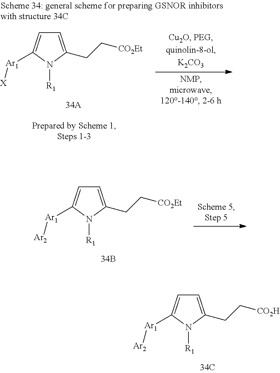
C1=C(CC[CO2H])N([R1])C([Ar1][Ar2])=C1.C1=C(CC[CO2Et])N([R1])C([Ar1][X])=C1.C1=C(CC[CO2Et])N([R1])C([Ar1][Ar2])=C1
